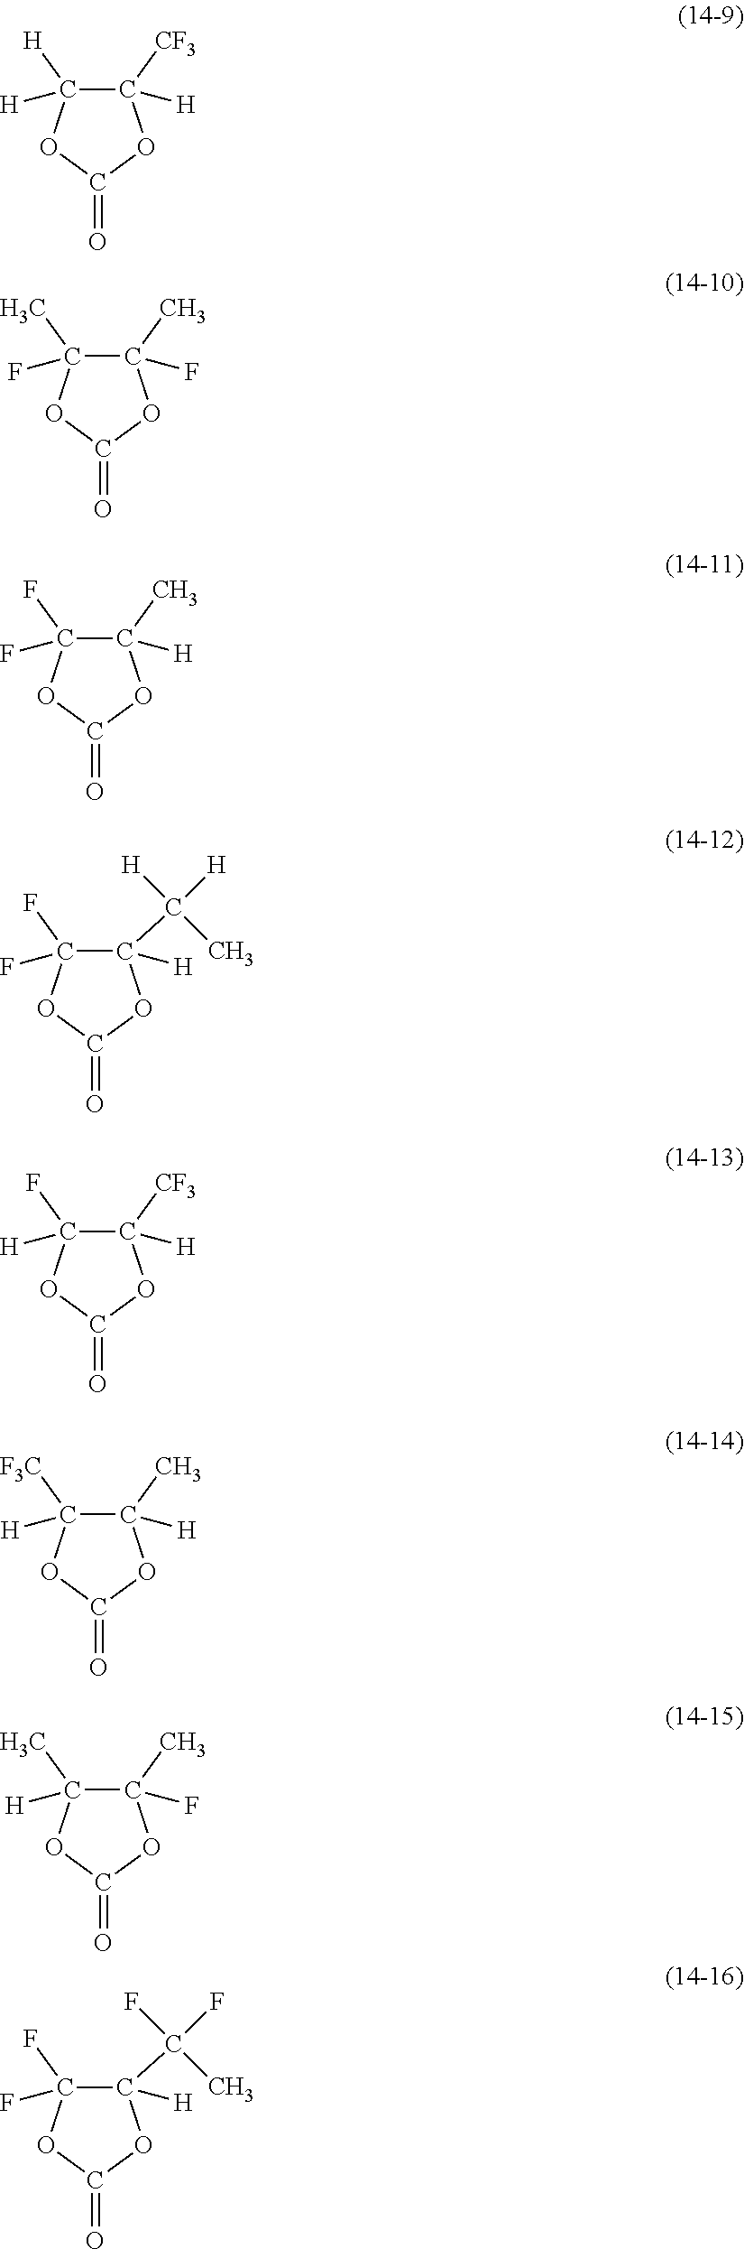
C1([CF3])([H])C([H])([H])OC(=O)O1.C1(C)(F)C(C)(F)OC(=O)O1.C1(C)([H])C(F)(F)OC(=O)O1.C1(C([H])([H])C)([H])C(F)(F)OC(=O)O1.C1([CF3])([H])C(F)([H])OC(=O)O1.C1(C)([H])C([F3C])([H])OC(=O)O1.C1(C)(F)C(C)([H])OC(=O)O1.C1(C(F)(F)C)([H])C(F)(F)OC(=O)O1
